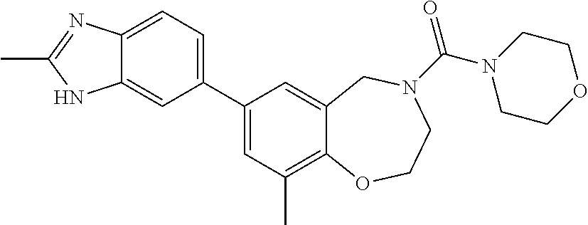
C12=CC=C(C3=CC(C)=C4C(=C3)CN(C(=O)N3CCOCC3)CCO4)C=C1NC(C)=N2
